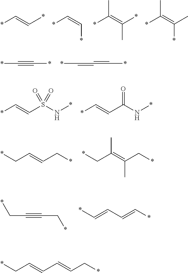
*C=C*.*C=C*.*C(=C(C)*)C.*C(=C(*)C)C.*C#C*.*C=C=C*.*C=CS(N*)(=O)=O.*C=CC(N*)=O.*CC=CC*.*CC(=C(C*)C)C.*CC#CC*.*C=CC=C*.*CC=CC=CC*
